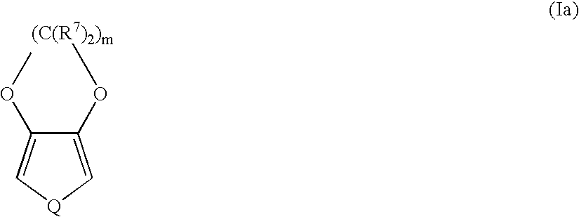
C1(O[(C(R7)2)m])=C[Q]C=C1OC
